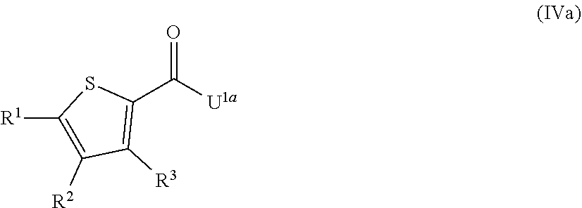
C1(C([U1a])=O)=C([R3])C([R2])=C([R1])S1
